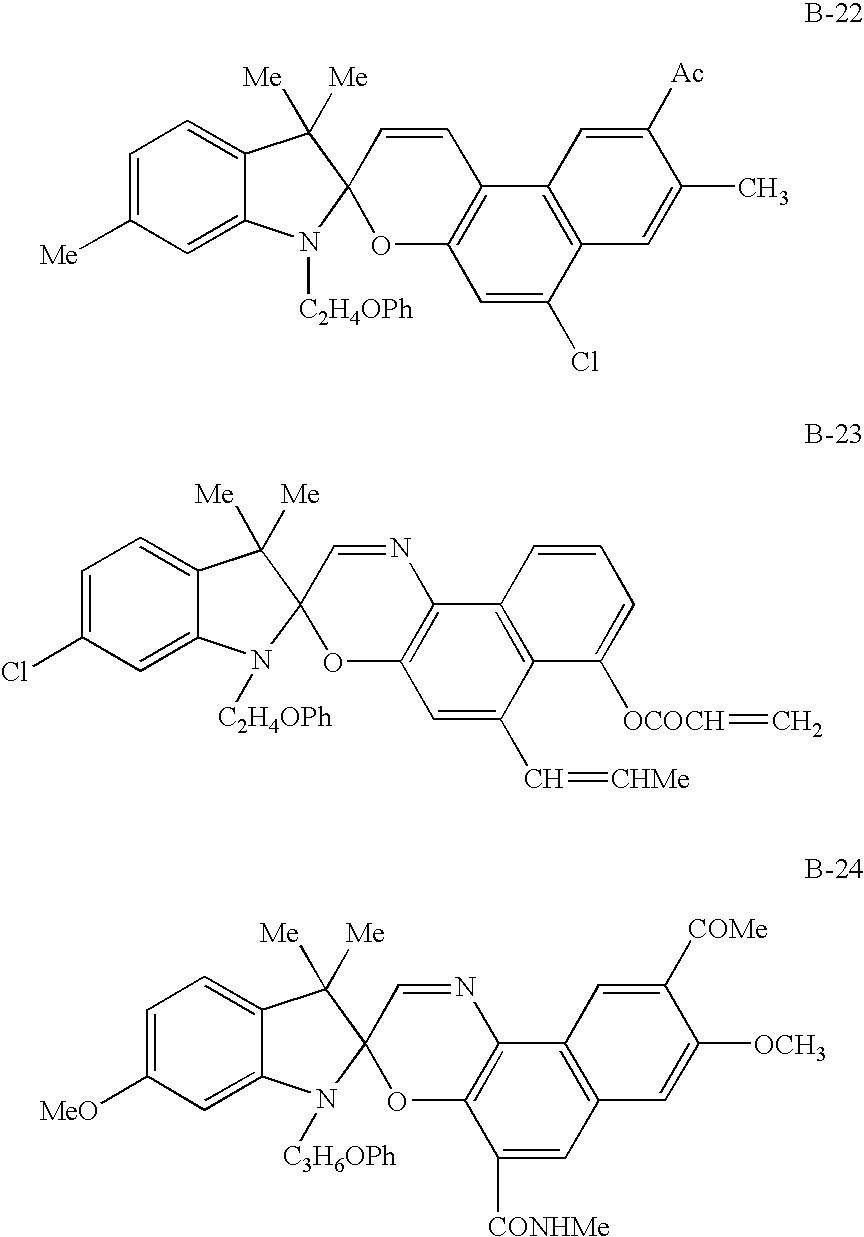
C1=C([Me])C=C2C(=C1)C([Me])([Me])C1(N2[C2H4OPh])OC2=C(C=C1)C1=C(C(Cl)=C2)C=C(C)C([Ac])=C1.C1=C(Cl)C=C2C(=C1)C([Me])([Me])C1(N2[C2H4OPh])OC2=C(N=C1)C1=C(C(C=[CHMe])=C2)C([OCOCH]=C)=CC=C1.C1=C([MeO])C=C2C(=C1)C([Me])([Me])C1(N2[C3H6OPh])OC2=C(N=C1)C1=C(C=C2[CONHMe])C=C([OCH3])C([COMe])=C1
